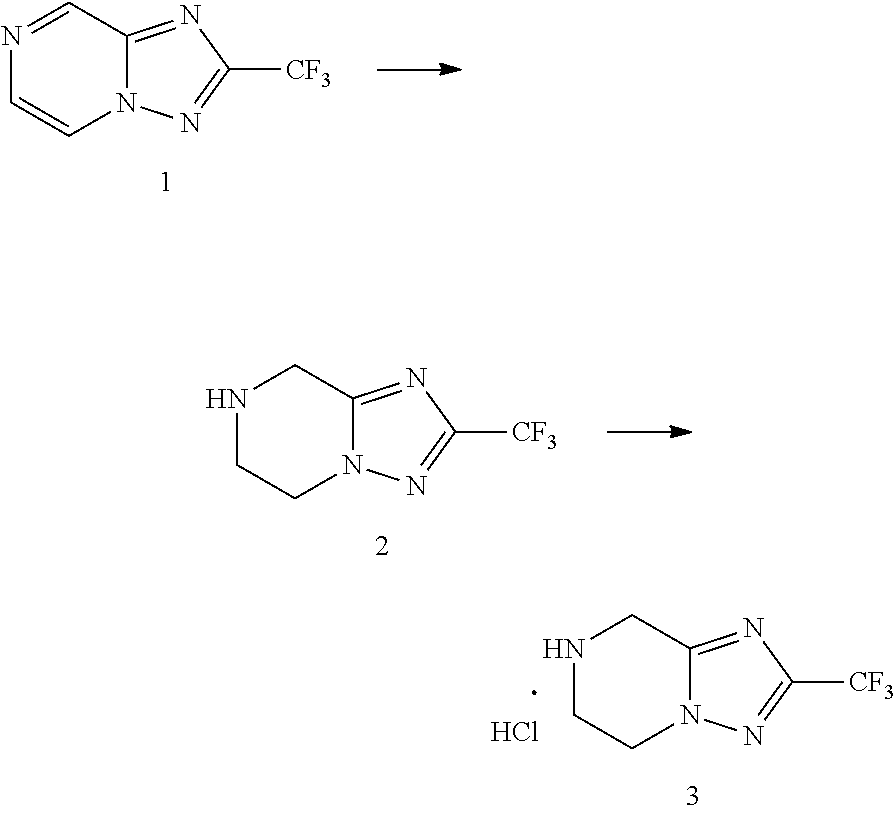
N1=CC2=NC([CF3])=NN2C=C1.N1CCN2C(=NC([CF3])=N2)C1.N1CCN2C(=NC([CF3])=N2)C1.Cl
